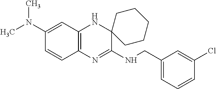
C1(N(C)C)=CC2=C(C=C1)N=C(NCC1=CC=CC(Cl)=C1)C1(N2)CCCCC1
